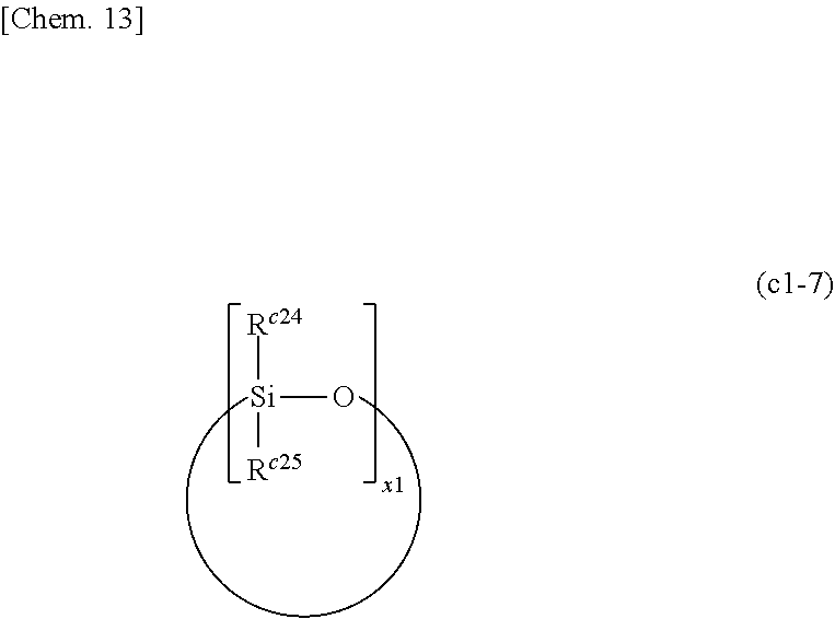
[Si](O)([Rc24])[Rc25]
